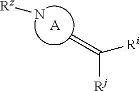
[Rz]N.C=C([Rj])[Ri].[A]
